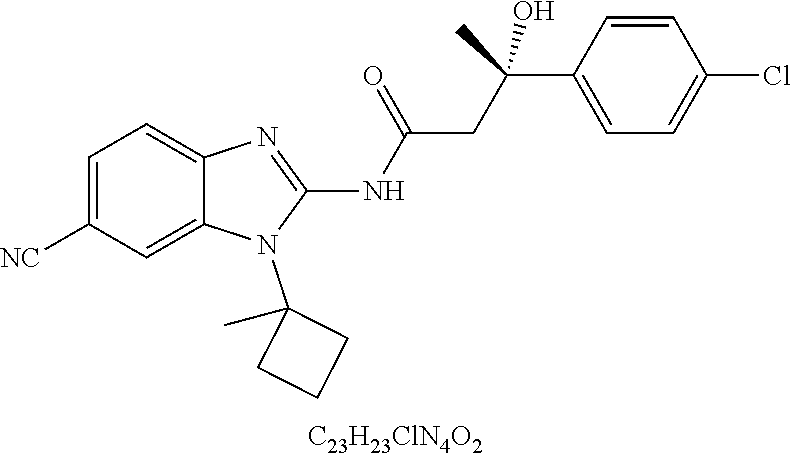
C1=C([NC])C=C2C(=C1)N=C(NC(CC(C)(O)C1=CC=C(Cl)C=C1)=O)N2C1(C)CCC1.[C23H23ClN4O2]
